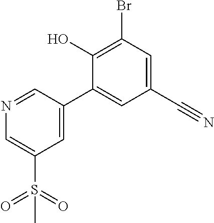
BrC1=C(O)C(C2=CC(S(=O)(=O)C)=CN=C2)=CC(C#N)=C1
